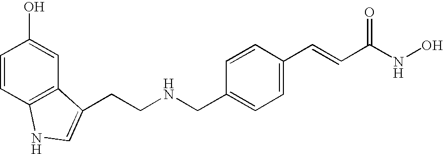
C(CNCC1=CC=C(C=CC(NO)=O)C=C1)C1=CNC2=C1C=C(O)C=C2
